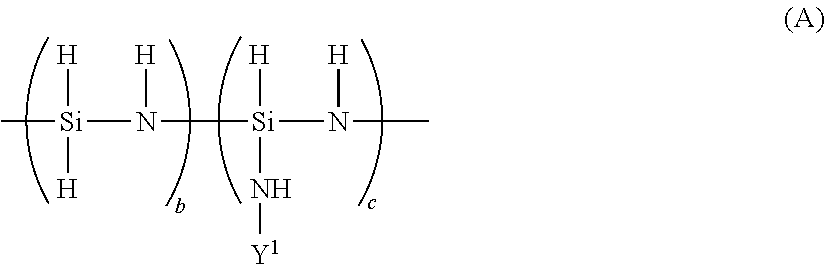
C[Si](N([H])[Si](N([H])C)([H])N[Y1])([H])[H]
